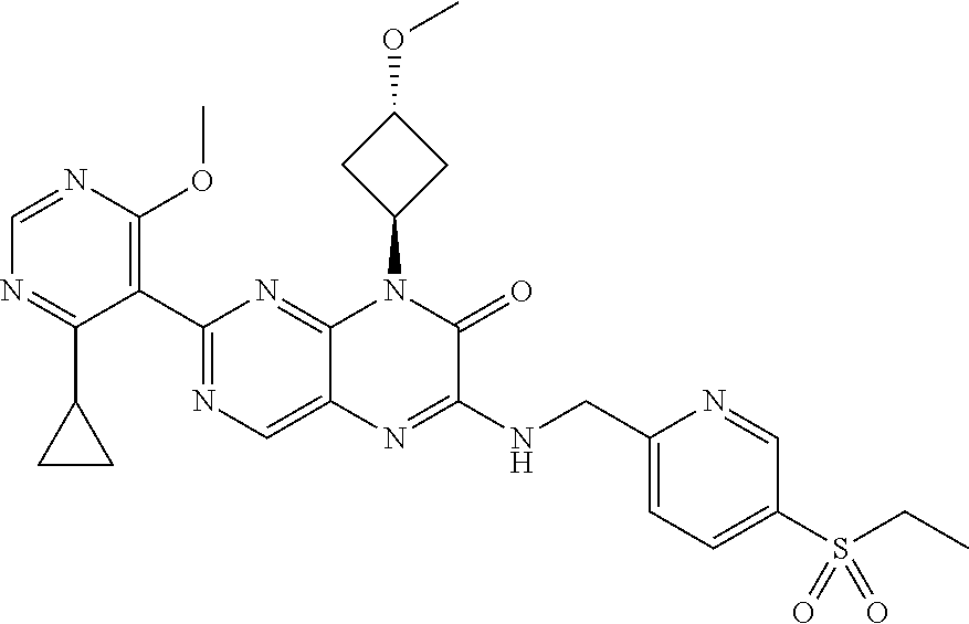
C1=NC(OC)=C(C2=NC=C3C(=N2)N(C2CC(OC)C2)C(=O)C(NCC2=CC=C(S(CC)(=O)=O)C=N2)=N3)C(C2CC2)=N1
